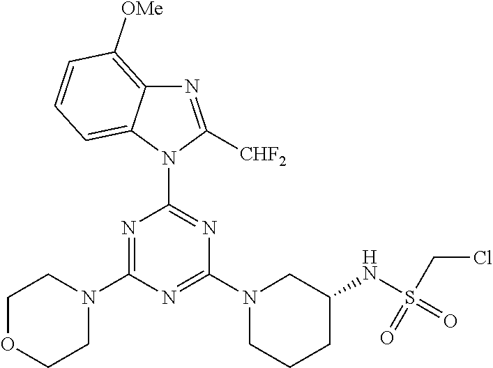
N1=C(N2CCOCC2)N=C(N2CCCC(NS(=O)(CCl)=O)C2)N=C1N1C2=CC=CC([OMe])=C2N=C1[CHF2]
